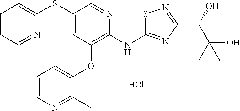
C1=CC=NC(SC2=CC(OC3=CC=CN=C3C)=C(NC3=NC(C(C(O)(C)C)O)=NS3)N=C2)=C1.Cl
